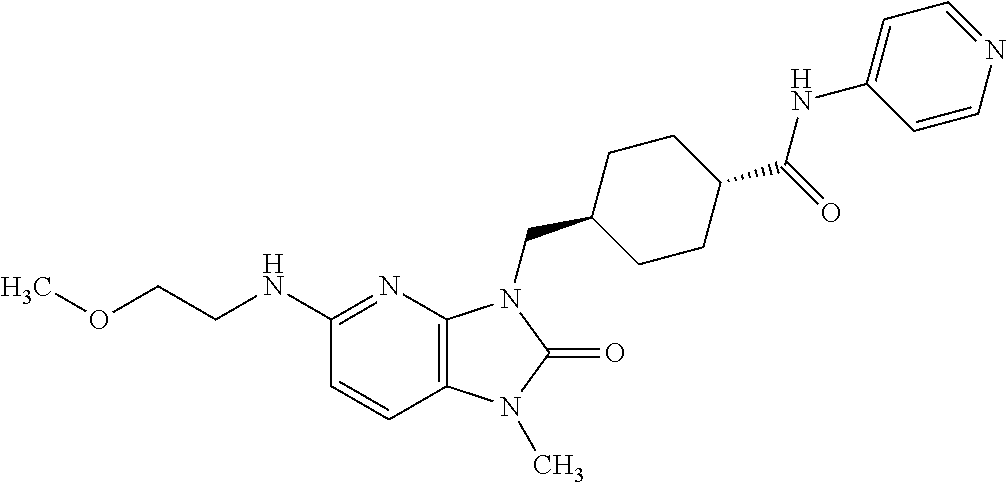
C1(NCCOC)=NC2=C(C=C1)N(C)C(=O)N2CC1CCC(C(=O)NC2=CC=NC=C2)CC1
